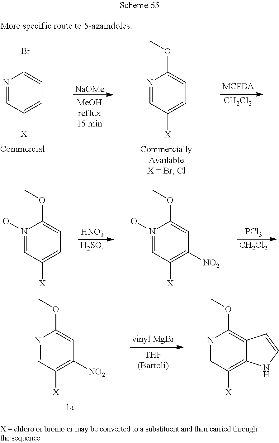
[PCl3].[CH2Cl2].[HNO3].[H2SO4].N1(O)=CC([X])=C([NO2])C=C1OC.N1(O)=CC([X])=CC=C1OC.N1=CC([X])=C([NO2])C=C1OC.N1=CC([X])=C2C(=C1OC)C=CN2.N1=CC([X])=CC=C1Br.N1=CC([X])=CC=C1OC.[CH2Cl2].[NaOMe]
